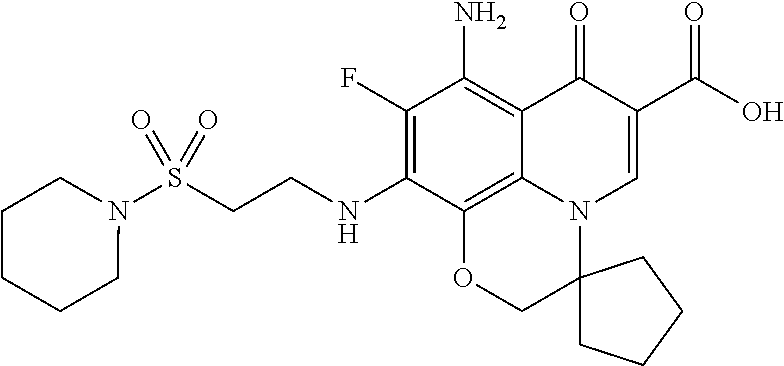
C1(F)=C(NCCS(N2CCCCC2)(=O)=O)C2=C3C(=C1N)C(=O)C(C(=O)O)=CN3C1(CO2)CCCC1
